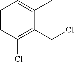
C1=CC(Cl)=C(CCl)C(C)=C1
